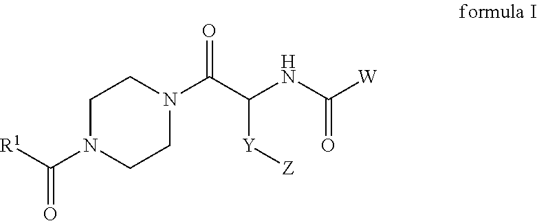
C1N(C([R1])=O)CCN(C(C(NC([W])=O)[Y][Z])=O)C1
